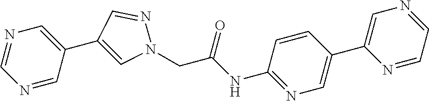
N1=CC(C2=CN(CC(NC3=NC=C(C4=CN=CC=N4)C=C3)=O)N=C2)=CN=C1
